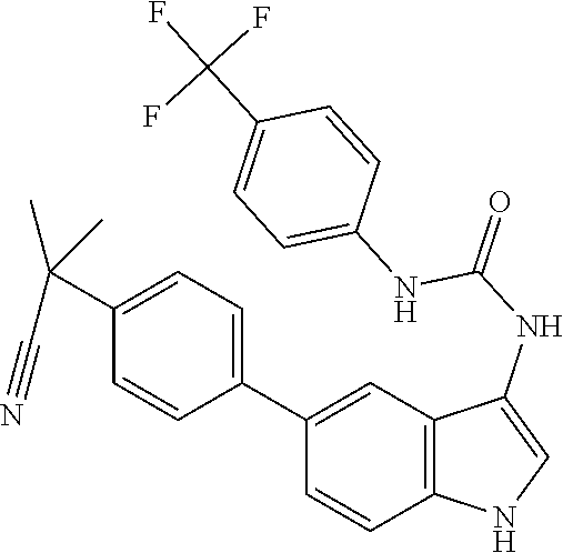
C12=C(C=C(C3=CC=C(C(C#N)(C)C)C=C3)C=C1)C(NC(=O)NC1=CC=C(C(F)(F)F)C=C1)=CN2
